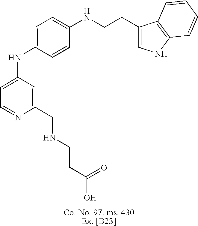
C1=C(NC2=CC=C(NCCC3=CNC4=C3C=CC=C4)C=C2)C=C(CNCCC(O)=O)N=C1
